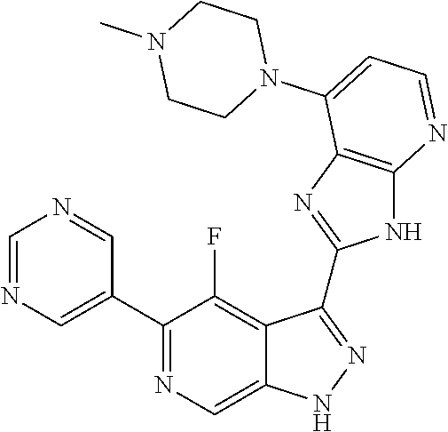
C1=NC=C(C2=NC=C3C(=C2F)C(C2=NC4=C(N2)N=CC=C4N2CCN(C)CC2)=NN3)C=N1
